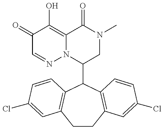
C1(C2C3=C(CCC4=C2C=CC(Cl)=C4)C=C(Cl)C=C3)CN(C)C(=O)C2=C(O)C(=O)C=NN12
